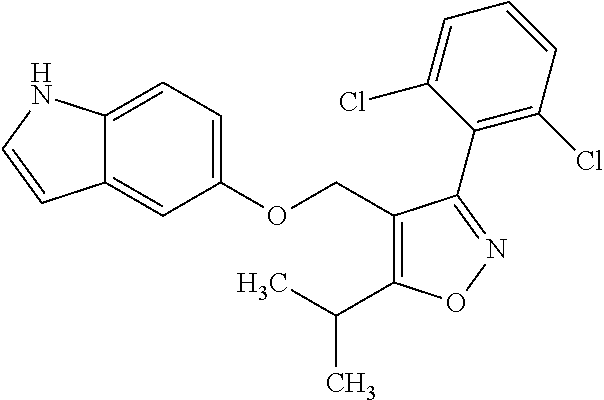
C12=CC=C(OCC3=C(C(C)C)ON=C3C3=C(Cl)C=CC=C3Cl)C=C1C=CN2
